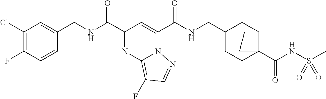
C1(Cl)=C(F)C=CC(CNC(C2=NC3=C(F)C=NN3C(C(NCC34CCC(C(NS(C)(=O)=O)=O)(CC3)CC4)=O)=C2)=O)=C1
